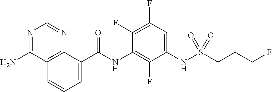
O=C(NC1=C(F)C(NS(CCCF)(=O)=O)=CC(F)=C1F)C1=CC=CC2=C1N=CN=C2N
